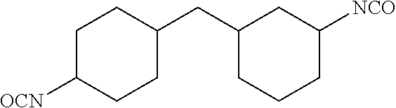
C1C([OCN])CCC(CC2CCCC([NCO])C2)C1
